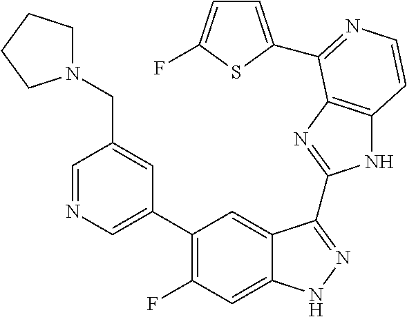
C1=C(C2=C(F)C=C3C(=C2)C(C2=NC4=C(N2)C=CN=C4C2=CC=C(F)S2)=NN3)C=C(CN2CCCC2)C=N1
